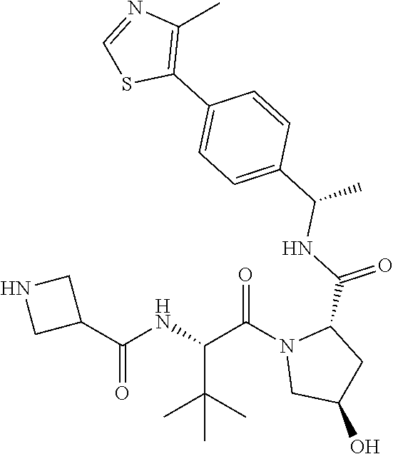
C1=NC(C)=C(C2=CC=C(C(NC(=O)C3N(C(C(NC(C4CNC4)=O)C(C)(C)C)=O)CC(O)C3)C)C=C2)S1
